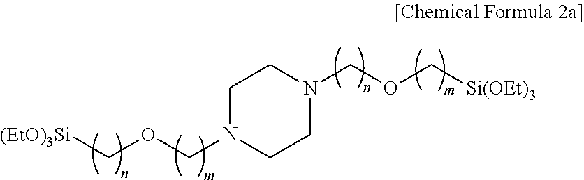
[(EtO)3Si]COCN1CCN(COC[Si(OEt)3])CC1
